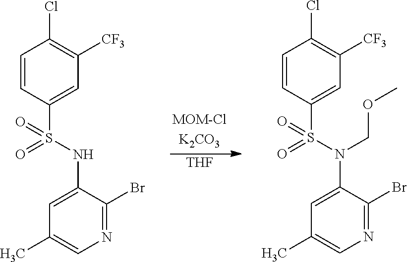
N(S(C1=CC([CF3])=C(Cl)C=C1)(=O)=O)(C1=CC(C)=CN=C1Br)COC.N(S(C1=CC([CF3])=C(Cl)C=C1)(=O)=O)C1=CC(C)=CN=C1Br.[THF]
